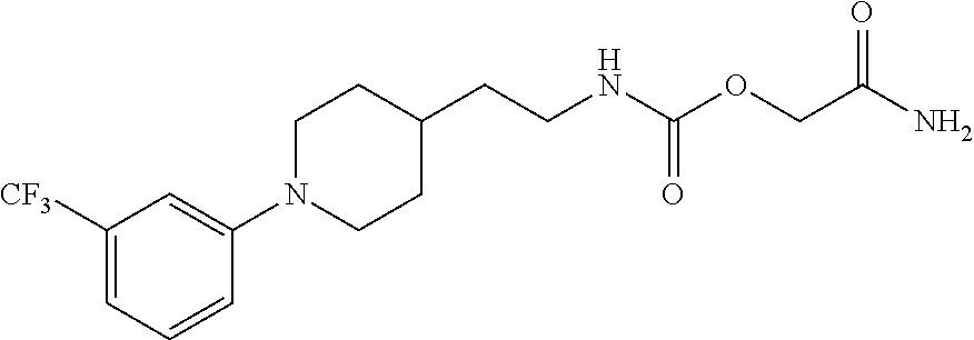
C1([CF3])=CC=CC(N2CCC(CCNC(OCC(N)=O)=O)CC2)=C1
